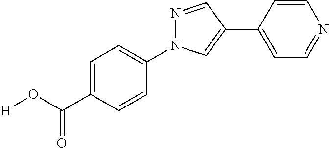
C1=C(C(O[H])=O)C=CC(N2N=CC(C3=CC=NC=C3)=C2)=C1
